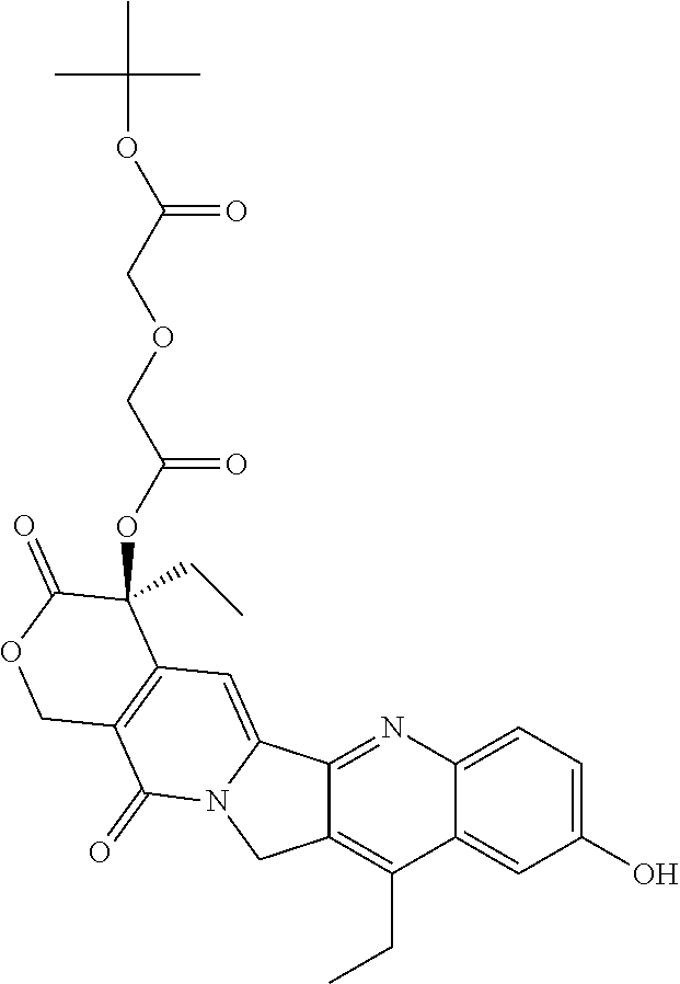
C12=CC(O)=CC=C1N=C1C3=CC4=C(C(=O)N3CC1=C2CC)COC(=O)C4(CC)OC(=O)COCC(OC(C)(C)C)=O
